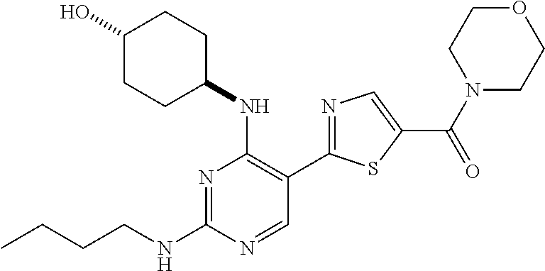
N1=C(NCCCC)N=CC(C2=NC=C(C(N3CCOCC3)=O)S2)=C1NC1CCC(O)CC1
